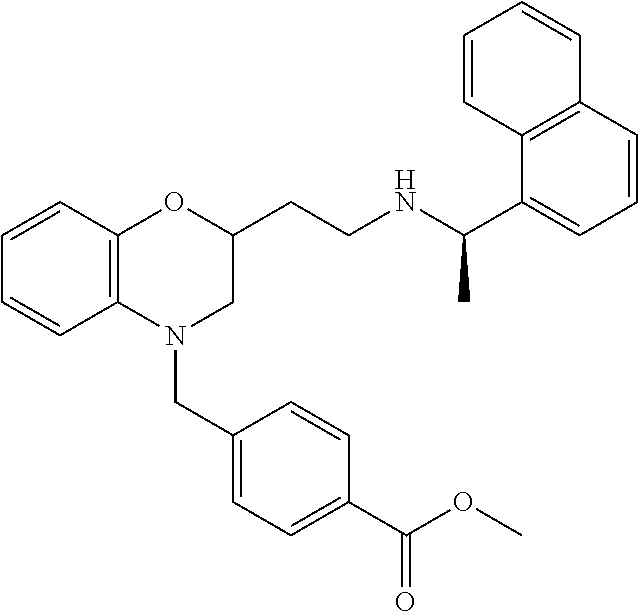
C1=CC2=C(C=C1)N(CC1=CC=C(C(OC)=O)C=C1)CC(CCNC(C1=CC=CC3=C1C=CC=C3)C)O2
